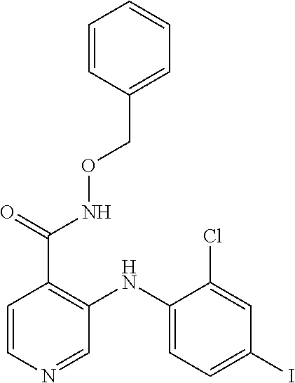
C(C1=C(NC2=CC=C(I)C=C2Cl)C=NC=C1)(=O)NOCC1=CC=CC=C1
